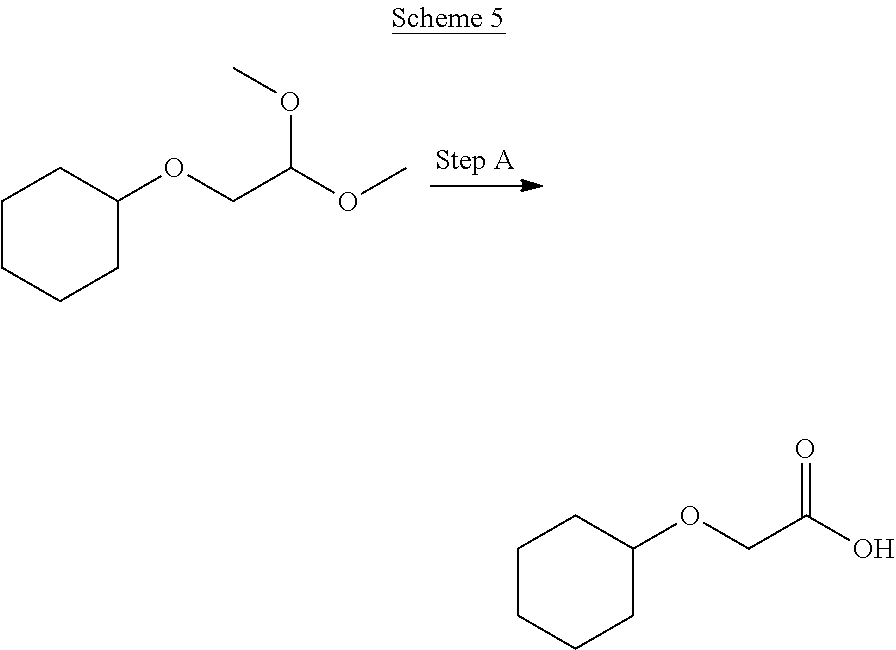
C1(OCC(OC)OC)CCCCC1.C1(OCC(O)=O)CCCCC1
